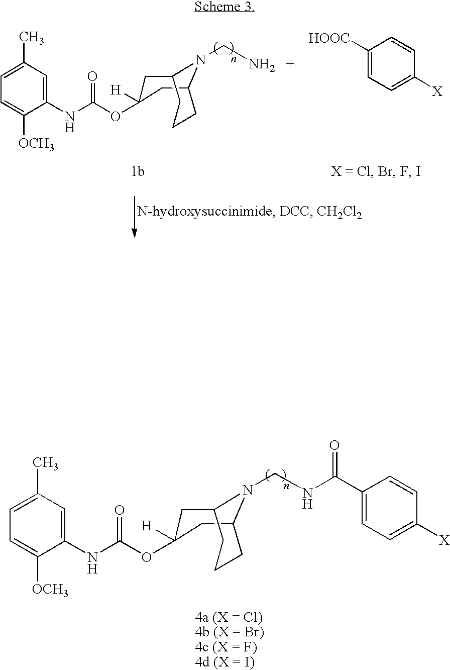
C1(NC(OC2([H])CC3N(CNC(C4=CC=C([X])C=C4)=O)C(C2)CCC3)=O)=CC(C)=CC=C1[OCH3].C1(NC(OC2([H])CC3N(CN)C(C2)CCC3)=O)=CC(C)=CC=C1[OCH3].C1([HOOC])=CC=C([X])C=C1
